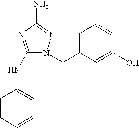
N1(CC2=CC=CC(O)=C2)C(NC2=CC=CC=C2)=NC(N)=N1
